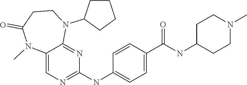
C1=C(C(NC2CCN(C)CC2)=O)C=CC(NC2=NC=C3C(=N2)N(C2CCCC2)CCC(=O)N3C)=C1
